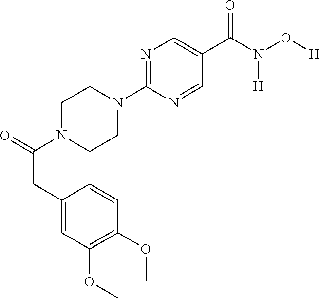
C1CN(C2=NC=C(C(=O)N(O[H])[H])C=N2)CCN1C(=O)CC1=CC(OC)=C(OC)C=C1
